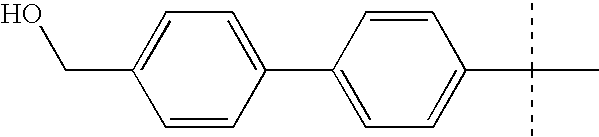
C1=C(C2=CC=C(CO)C=C2)C=CC(C(C)(C)C)=C1
